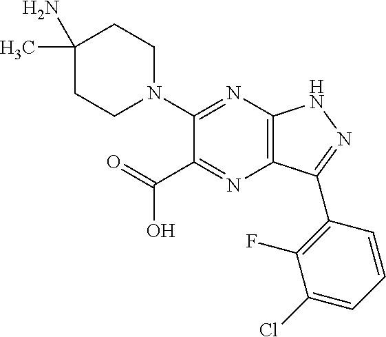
C1(N)(C)CCN(C2=NC3=C(N=C2C(=O)O)C(C2=C(F)C(Cl)=CC=C2)=NN3)CC1
